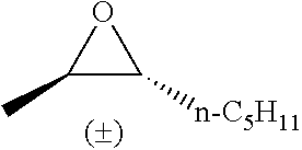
C1(C)C([n-C5H11])O1
